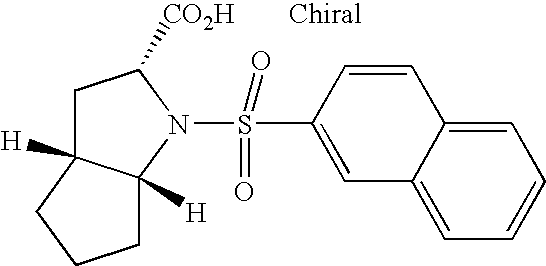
N1(S(=O)(=O)C2=CC3=CC=CC=C3C=C2)C([CO2H])CC2([H])C1([H])CCC2
